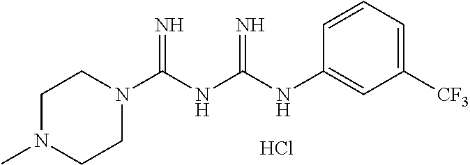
Cl.C1(NC(NC(N2CCN(C)CC2)=N)=N)=CC([CF3])=CC=C1
